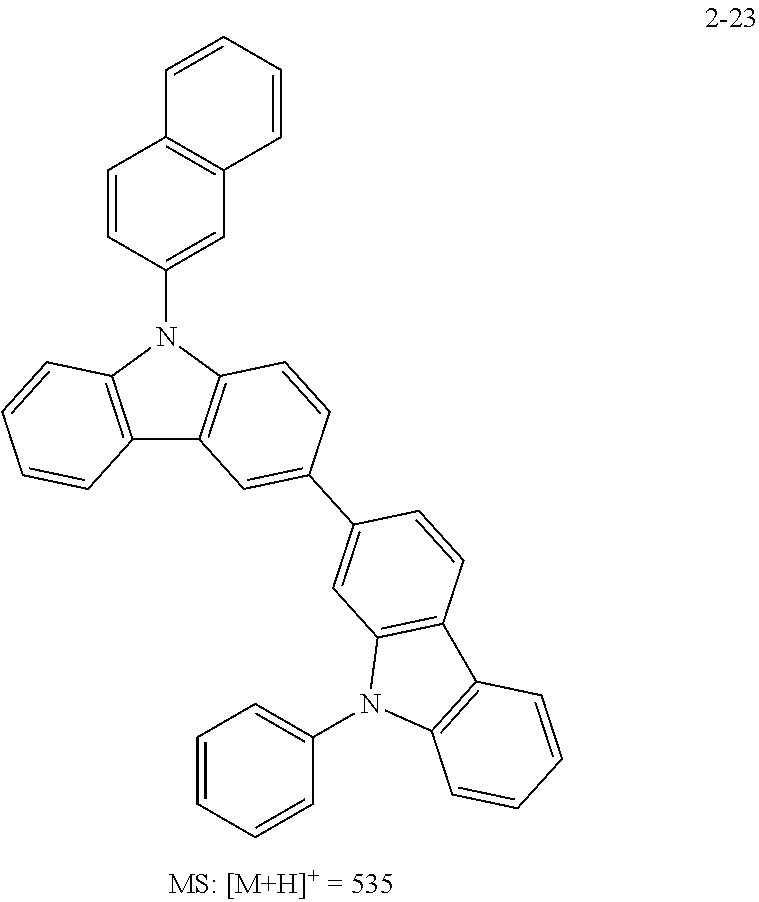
C12=C(N(C3=CC4=C(C=C3)C=CC=C4)C3=C1C=C(C1=CC4=C(C=C1)C1=C(N4C4=CC=CC=C4)C=CC=C1)C=C3)C=CC=C2
